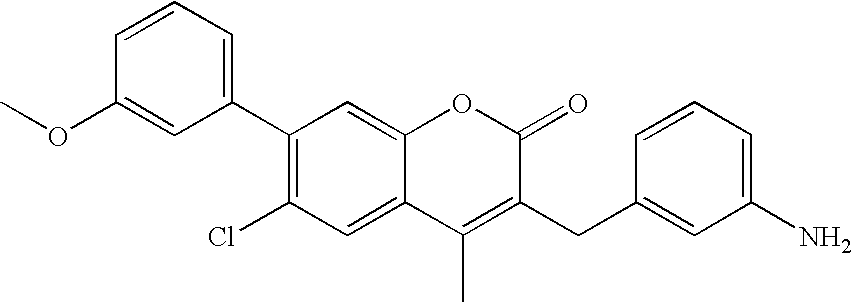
C1(C2=CC=CC(OC)=C2)=C(Cl)C=C2C(=C1)OC(=O)C(CC1=CC(N)=CC=C1)=C2C
